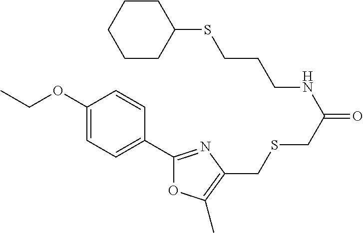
C1(OCC)=CC=C(C2=NC(CSCC(=O)NCCCSC3CCCCC3)=C(C)O2)C=C1
